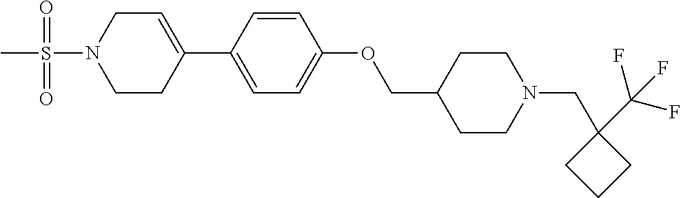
C1CC(C2=CC=C(OCC3CCN(CC4(C(F)(F)F)CCC4)CC3)C=C2)=CCN1S(=O)(C)=O
